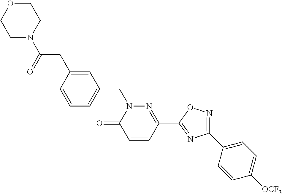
C1=CC(CC(N2CCOCC2)=O)=CC(CN2C(=O)C=CC(C3=NC(C4=CC=C([OCF3])C=C4)=NO3)=N2)=C1
